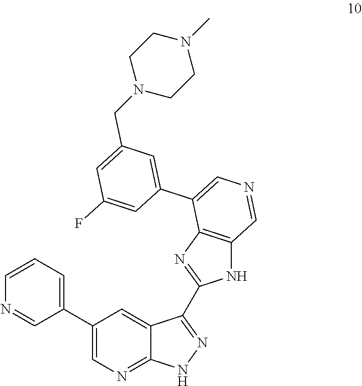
C1=CN=CC(C2=CN=C3C(=C2)C(C2=NC4=C(N2)C=NC=C4C2=CC(CN4CCN(C)CC4)=CC(F)=C2)=NN3)=C1
